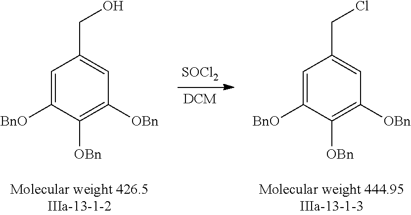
[DCM].C1=C([BnO])C([OBn])=C([OBn])C=C1CCl.C1=C([BnO])C([OBn])=C([OBn])C=C1CO.[SOCl2]
